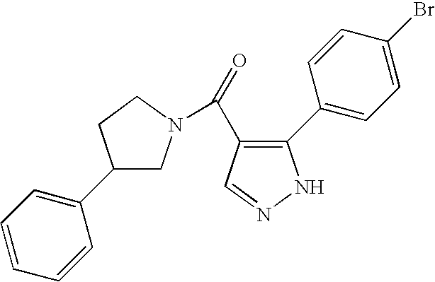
C1(C2=CC=CC=C2)CN(C(=O)C2=C(C3=CC=C(Br)C=C3)NN=C2)CC1
